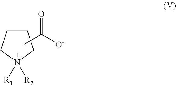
C1CCN([R1])([R2])C1.CC([O-])=O
